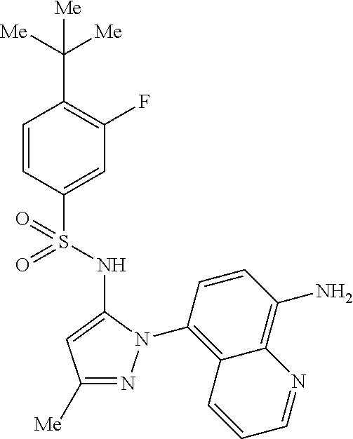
C1(C([Me])([Me])[Me])=C(F)C=C(S(=O)(=O)NC2=CC([Me])=NN2C2=C3C(=C(N)C=C2)N=CC=C3)C=C1
